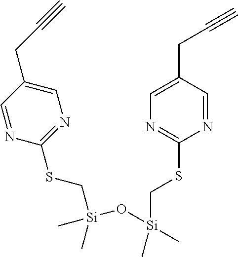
C1=NC(SC[Si](O[Si](C)(CSC2=NC=C(CC#C)C=N2)C)(C)C)=NC=C1CC#C
